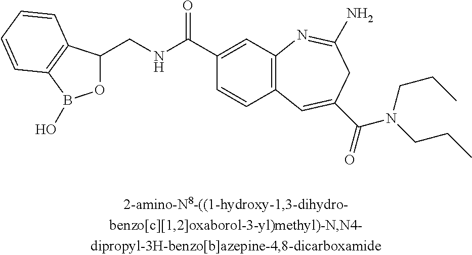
C(NC(C1=CC2=C(C=C1)C=C(C(=O)N(CCC)CCC)CC(N)=N2)=O)C1OB(O)C2=C1C=CC=C2
